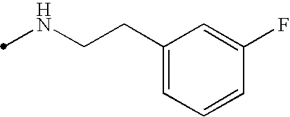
N(CCC1=CC=CC(F)=C1)C
